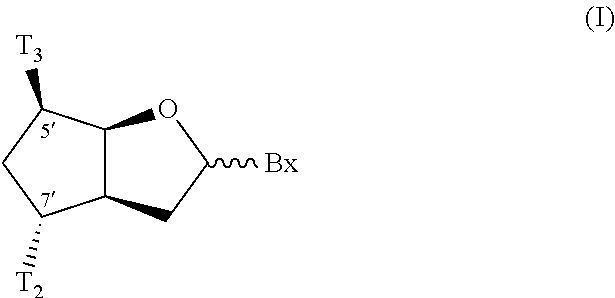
C12C(CC([Bx])O1)C([T2])CC2[T3]
